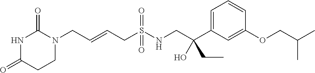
N1C(=O)CCN(CC=CCS(NCC(C2=CC=CC(OCC(C)C)=C2)(CC)O)(=O)=O)C1=O
